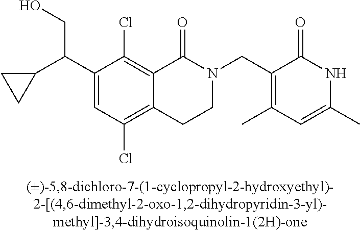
C1(C(C2=CC(Cl)=C3C(=C2Cl)C(=O)N(CC2=C(C)C=C(C)NC2=O)CC3)CO)CC1
